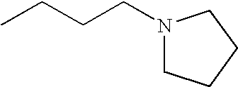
N1(CCCC)CCCC1
